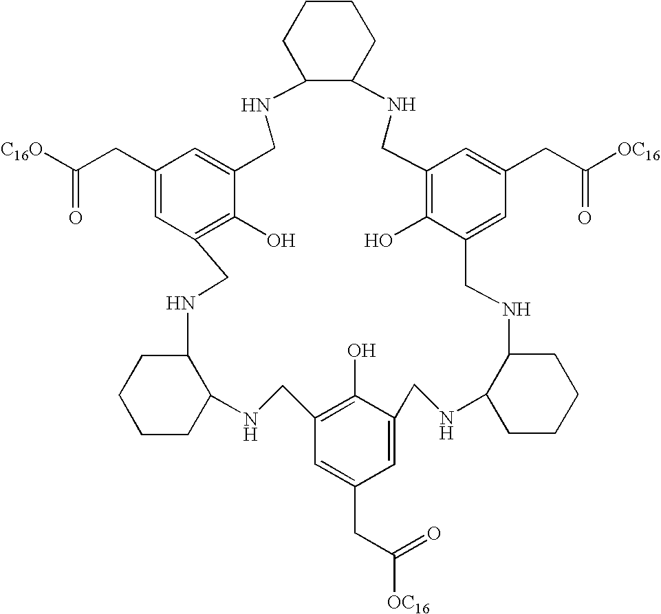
C1CCC2C(C1)NCC1=C(O)C(=CC(CC([C16O])=O)=C1)CNC1C(NCC3=C(O)C(=CC(CC([OC16])=O)=C3)CNC3C(NCC4=CC(CC([OC16])=O)=CC(=C4O)CN2)CCCC3)CCCC1
